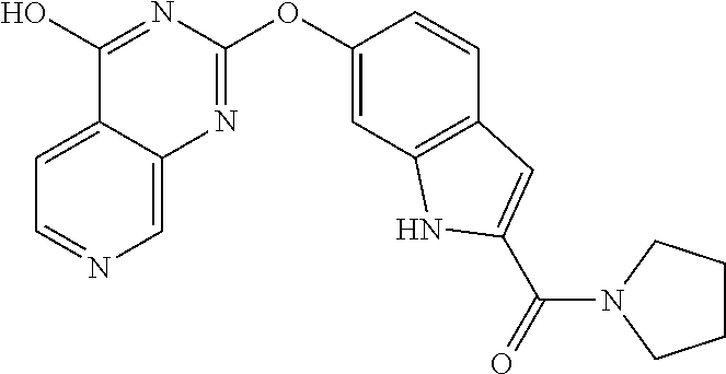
C1=C2C(=CN=C1)N=C(OC1=CC3=C(C=C1)C=C(C(N1CCCC1)=O)N3)N=C2O
